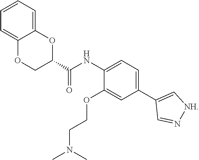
C1=C2C(=CC=C1)OC(C(NC1=CC=C(C3=C[NH]N=C3)C=C1OCCN(C)C)=O)CO2
